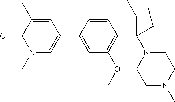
O=C1C(C)=CC(C2=CC(OC)=C(C(N3CCN(C)CC3)(CC)CC)C=C2)=CN1C
